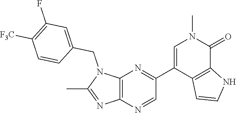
N1(CC2=CC(F)=C([F3C])C=C2)C(C)=NC2=C1N=C(C1=CN(C)C(=O)C3=C1C=CN3)C=N2
